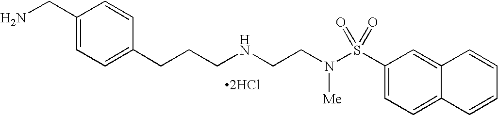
C1(CN)=CC=C(CCCNCCN(S(C2=CC=C3C(=C2)C=CC=C3)(=O)=O)[Me])C=C1.[2HCl]
